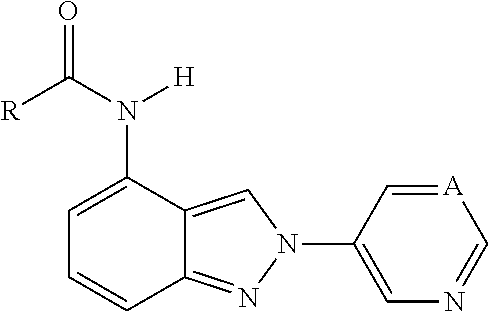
C1=C(N(C([R])=O)[H])C2=CN(C3=CN=C[A]=C3)N=C2C=C1
